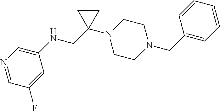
C1=C(NCC2(N3CCN(CC4=CC=CC=C4)CC3)CC2)C=C(F)C=N1
